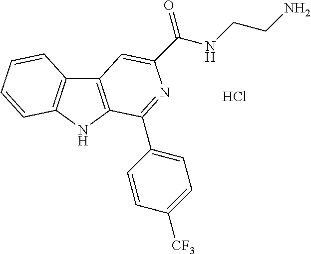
C12=C(NC3=C1C=CC=C3)C(C1=CC=C([CF3])C=C1)=NC(C(=O)NCCN)=C2.Cl
